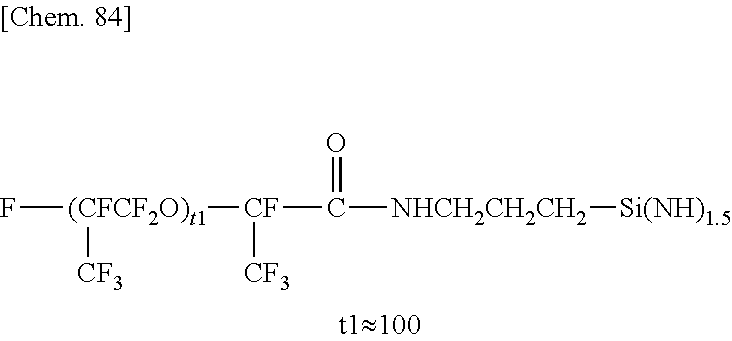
F[(CFCF2O)t1]([CF](C([NHCH2CH2CH2][Si(NH)1.5])=O)[CF3])[CF3]
